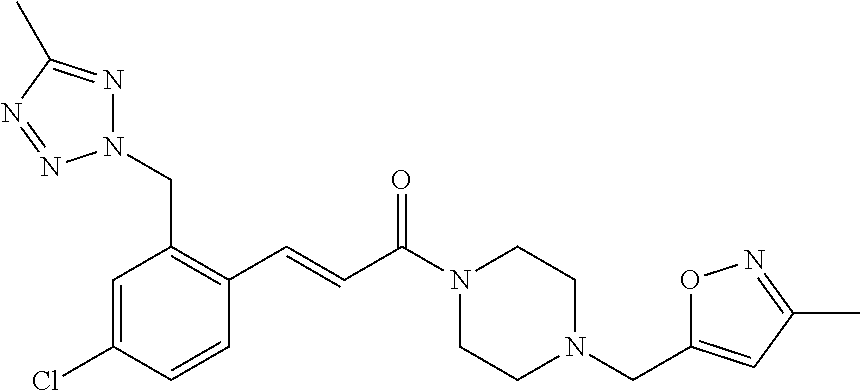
C1=C(Cl)C=CC(C=CC(N2CCN(CC3=CC(C)=NO3)CC2)=O)=C1CN1N=C(C)N=N1
